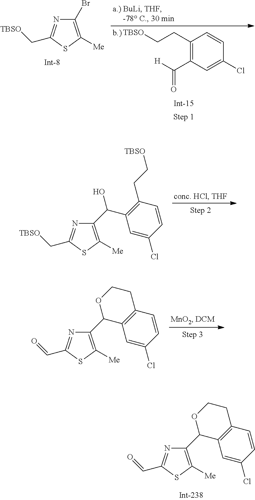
C1(CC[TBSO])=C(C([H])=O)C=C(Cl)C=C1.C1(Br)=C([Me])SC(C[TBSO])=N1.C1(C(O)C2=C(CC[TBSO])C=CC(Cl)=C2)=C([Me])SC(C[TBSO])=N1.C1(C2OCCC3=C2C=C(Cl)C=C3)=C([Me])SC(C=O)=N1.C1(C2OCCC3=C2C=C(Cl)C=C3)=C([Me])SC(C=O)=N1
